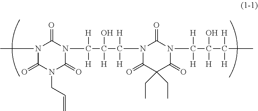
CN1C(=O)N(CC=C)C(=O)N(C(C(C(N2C(=O)C(CC)(CC)C(=O)N(C(C(C(C)([H])[H])(O)[H])([H])[H])C2=O)([H])[H])([H])O)([H])[H])C1=O
